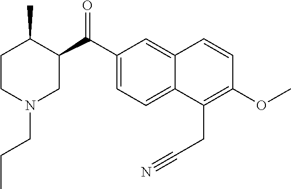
C1CN(CCC)CC(C(C2=CC=C3C(=C2)C=CC(OC)=C3CC#N)=O)C1C
